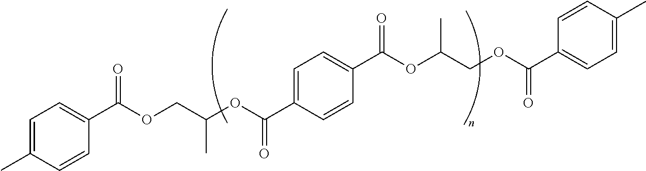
C1=C(C)C=CC(C(=O)OCC(C)OC(=O)C2=CC=C(C(OC(COC(C3=CC=C(C)C=C3)=O)C)=O)C=C2)=C1
